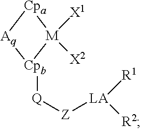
[Cpa]1[Aq][Cpb]([Q][Z][LA]([R1])[R2])[M]1([X1])[X2]
